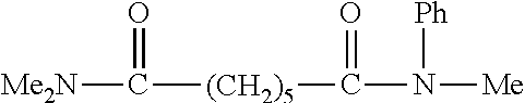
[Me2N]C([(CH2)5]C(N([Me])[Ph])=O)=O
